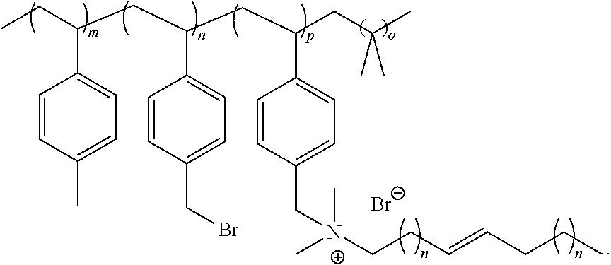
[Br-].C1=CC(C)=CC=C1C(CC)CC(C1=CC=C(CBr)C=C1)CC(C1=CC=C(C[N+](CCC=CCCC)(C)C)C=C1)CC(C)(C)C
